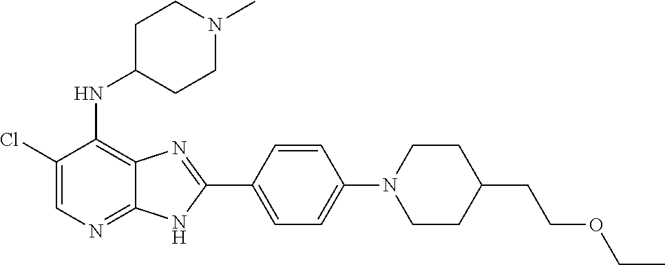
C1(Cl)=CN=C2C(=C1NC1CCN(C)CC1)N=C(C1=CC=C(N3CCC(CCOCC)CC3)C=C1)N2
